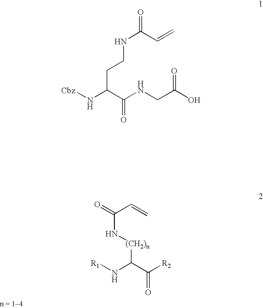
N(C(C=C)=O)CCC(N[Cbz])C(NCC(O)=O)=O.O=C(C=C)N[(CH2)n]C(C([R2])=O)N[R1]
